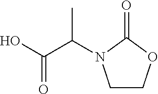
C(C(O)=O)(C)N1CCOC1=O
